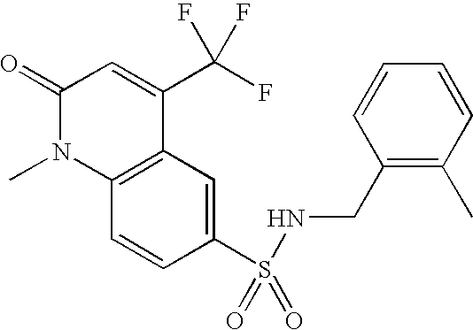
C12=C(C=C(S(=O)(=O)NCC3=C(C)C=CC=C3)C=C1)C(C(F)(F)F)=CC(=O)N2C
